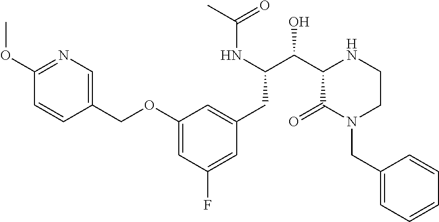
C1(OCC2=CN=C(OC)C=C2)=CC(F)=CC(CC(C(C2C(=O)N(CC3=CC=CC=C3)CCN2)O)NC(C)=O)=C1
